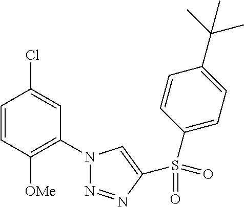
C1=CC([OMe])=C(N2N=NC(S(=O)(C3=CC=C(C(C)(C)C)C=C3)=O)=C2)C=C1Cl
